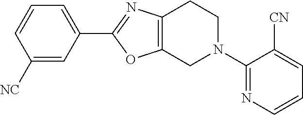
C1([NC])=CC(C2=NC3=C(O2)CN(C2=NC=CC=C2[CN])CC3)=CC=C1
